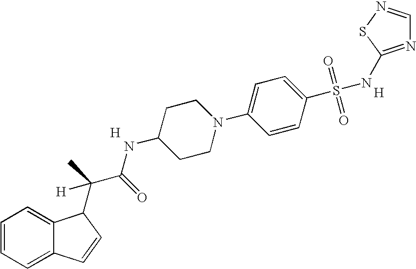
C1=CC=C2C(=C1)C(C(C)(C(=O)NC1CCN(C3=CC=C(S(=O)(=O)NC4=NC=NS4)C=C3)CC1)[H])C=C2.[H].[H]
